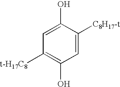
C1=C(O)C([C8H17-t])=CC(O)=C1[t-H17C8]
